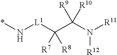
*N[L1]C(C(N([R11])[R12])([R10])[R9])([R8])[R7]
